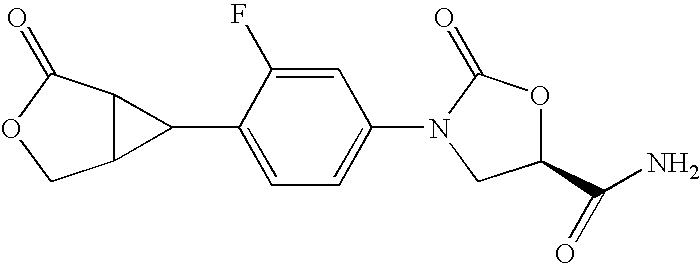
C1=C(C2C3C2COC3=O)C(F)=CC(N2C(=O)OC(C(N)=O)C2)=C1
